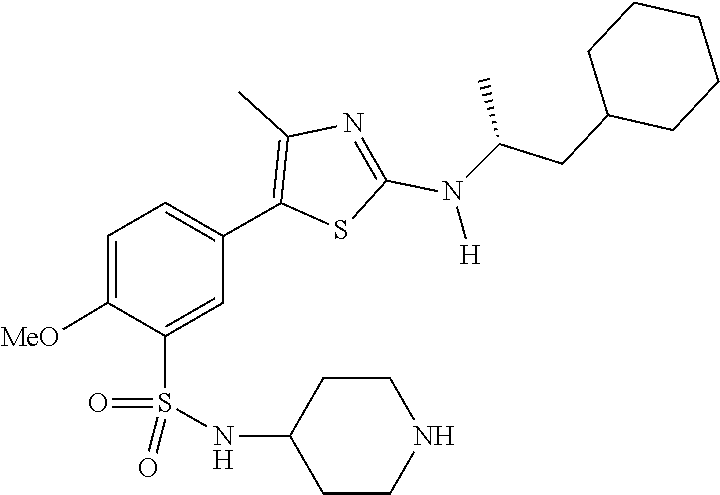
C1(CC(N(C2=NC(C)=C(C3=CC=C([MeO])C(S(=O)(NC4CCNCC4)=O)=C3)S2)[H])C)CCCCC1
